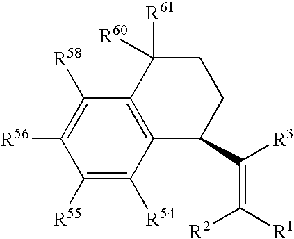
C12=C(C([R54])=C([R55])C([R56])=C1[R58])C(C(=C([R1])[R2])[R3])CCC2([R60])[R61]
